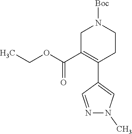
C(C1=C(C2=CN(C)N=C2)CCN([Boc])C1)(=O)OCC
